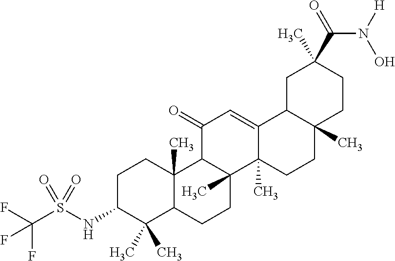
C1C(NS(C(F)(F)F)(=O)=O)C(C)(C)C2C(C)(C1)C1C(C)(CC2)C2(C)C(=CC1=O)C1C(C)(CC2)CCC(C(=O)N([H])O)(C)C1
